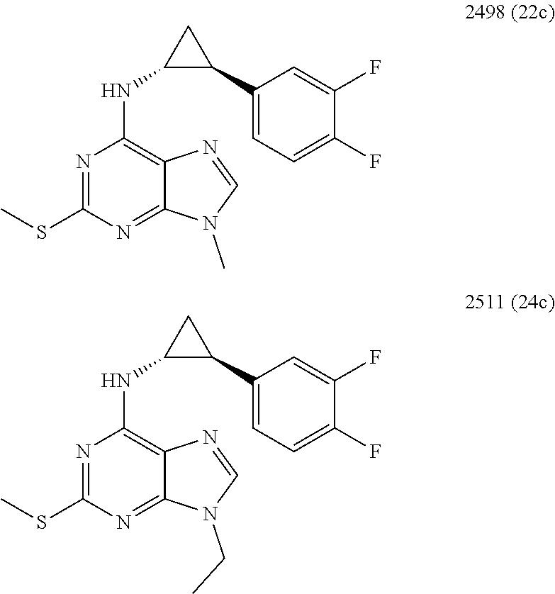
C1=NC2=C(NC3C(C4=CC=C(F)C(F)=C4)C3)N=C(SC)N=C2N1C.C1=NC2=C(NC3C(C4=CC=C(F)C(F)=C4)C3)N=C(SC)N=C2N1CC
